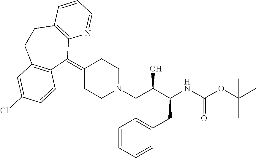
C1(=C2C3=C(CCC4=C2C=CC(Cl)=C4)C=CC=N3)CCN(CC(C(NC(OC(C)(C)C)=O)CC2=CC=CC=C2)O)CC1
